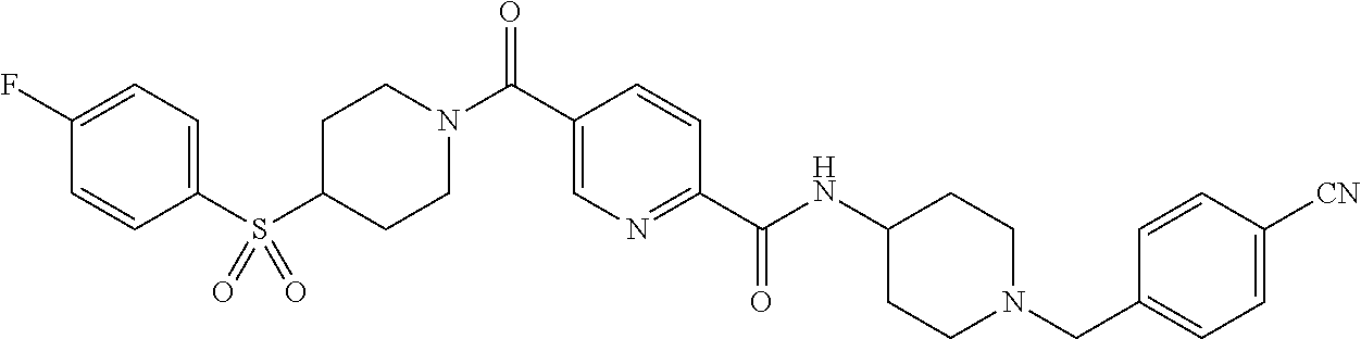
C1(S(C2CCN(C(C3=CN=C(C(NC4CCN(CC5=CC=C([CN])C=C5)CC4)=O)C=C3)=O)CC2)(=O)=O)=CC=C(F)C=C1
